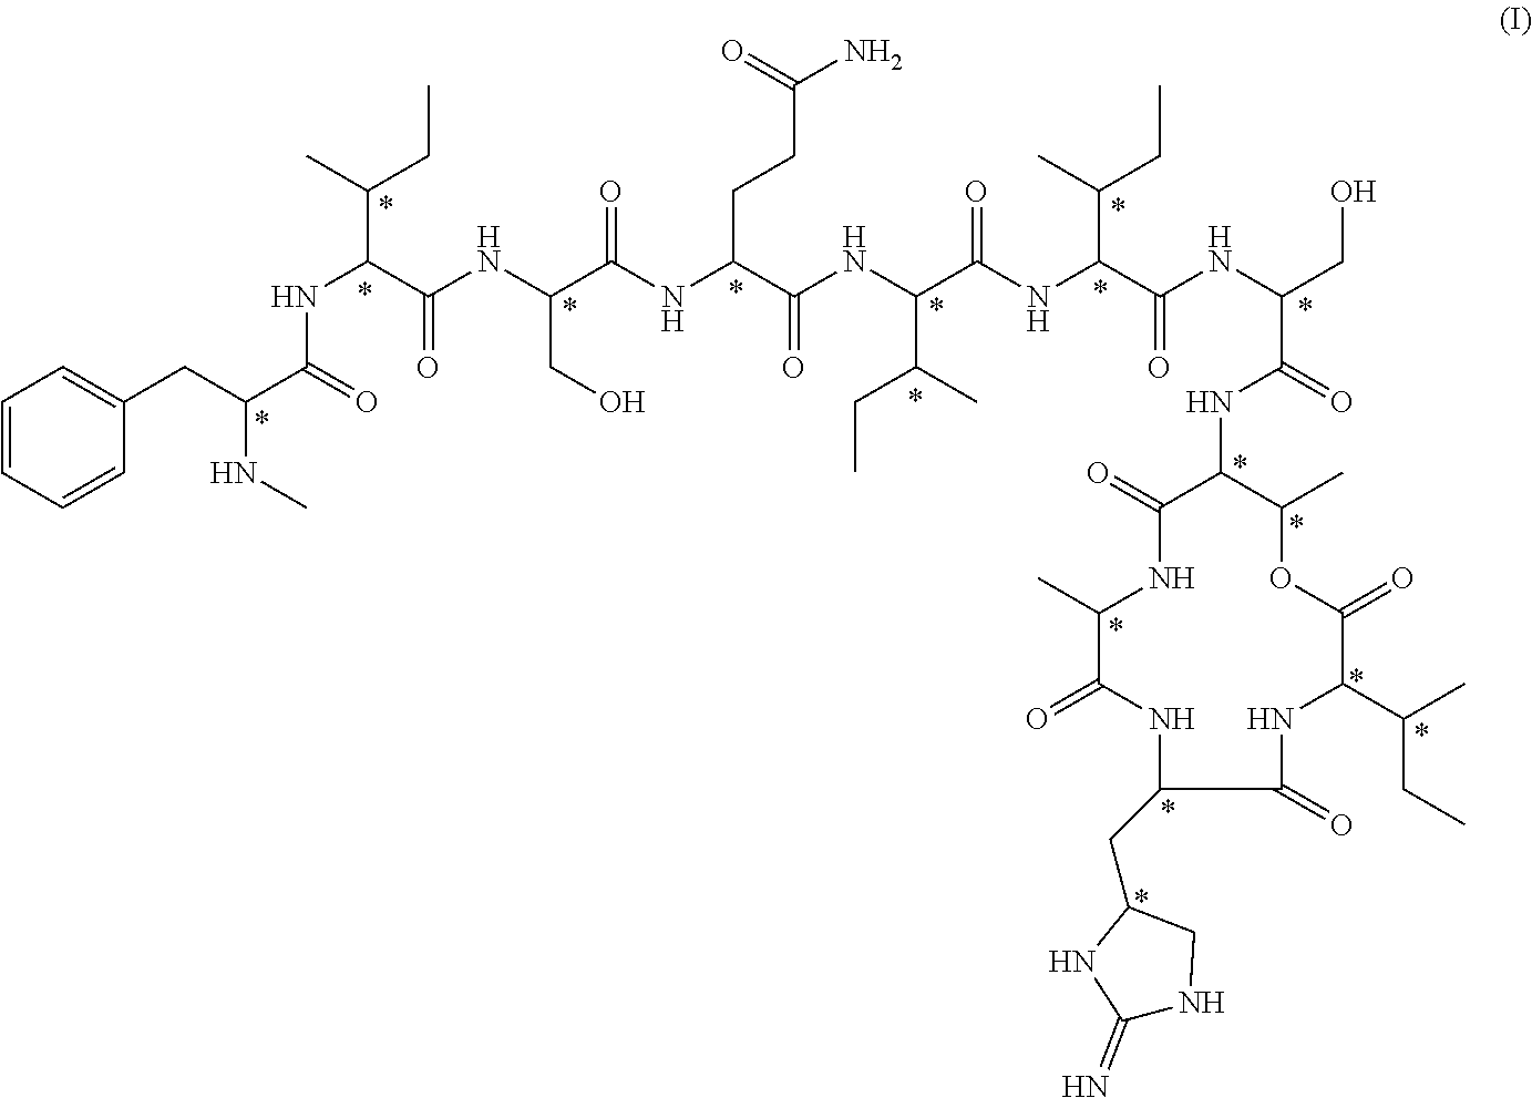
N(C(C(NC(C(NC(C(NC(C(NC(C(NC(CO)C(=O)NC1C(=O)NC(C)C(=O)NC(CC2NC(=N)NC2)C(=O)NC(C(C)CC)C(=O)OC1C)=O)C(C)CC)=O)C(C)CC)=O)CCC(N)=O)=O)CO)=O)C(C)CC)C(C(CC1=CC=CC=C1)NC)=O
